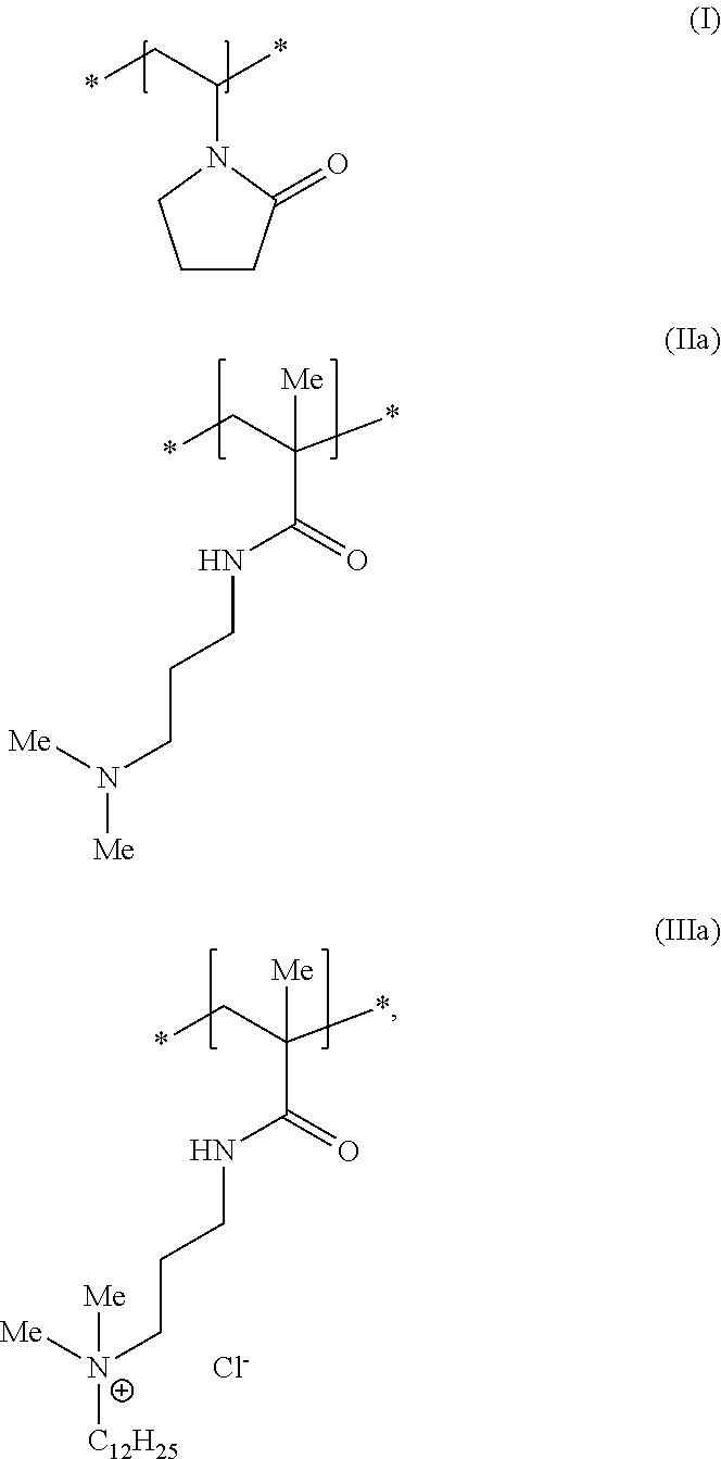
C(N1CCCC1=O)(*)C*.C(C(NCCCN([Me])[Me])=O)(*)(C*)[Me].C(C(NCCC[N+]([C12H25])([Me])[Me])=O)(*)(C*)[Me].[Cl-]
